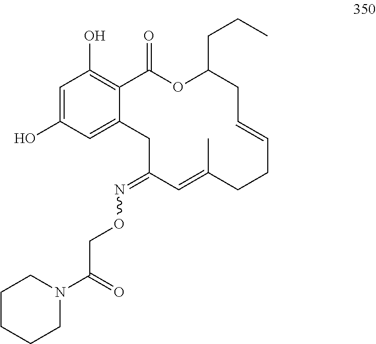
C1=C(O)C=C2C(=C1O)C(=O)OC(CCC)CC=CCCC(C)=CC(=NOCC(N1CCCCC1)=O)C2
